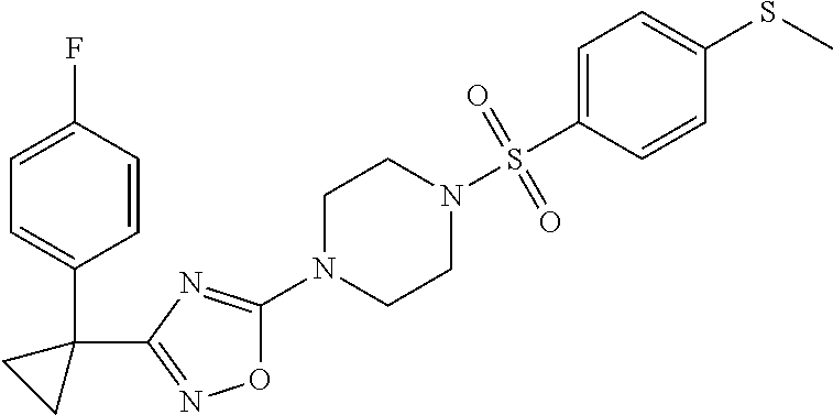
O1C(N2CCN(S(C3=CC=C(SC)C=C3)(=O)=O)CC2)=NC(C2(C3=CC=C(F)C=C3)CC2)=N1
